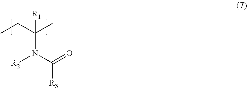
C(N(C(=O)[R3])[R2])(CC)(C)[R1]
